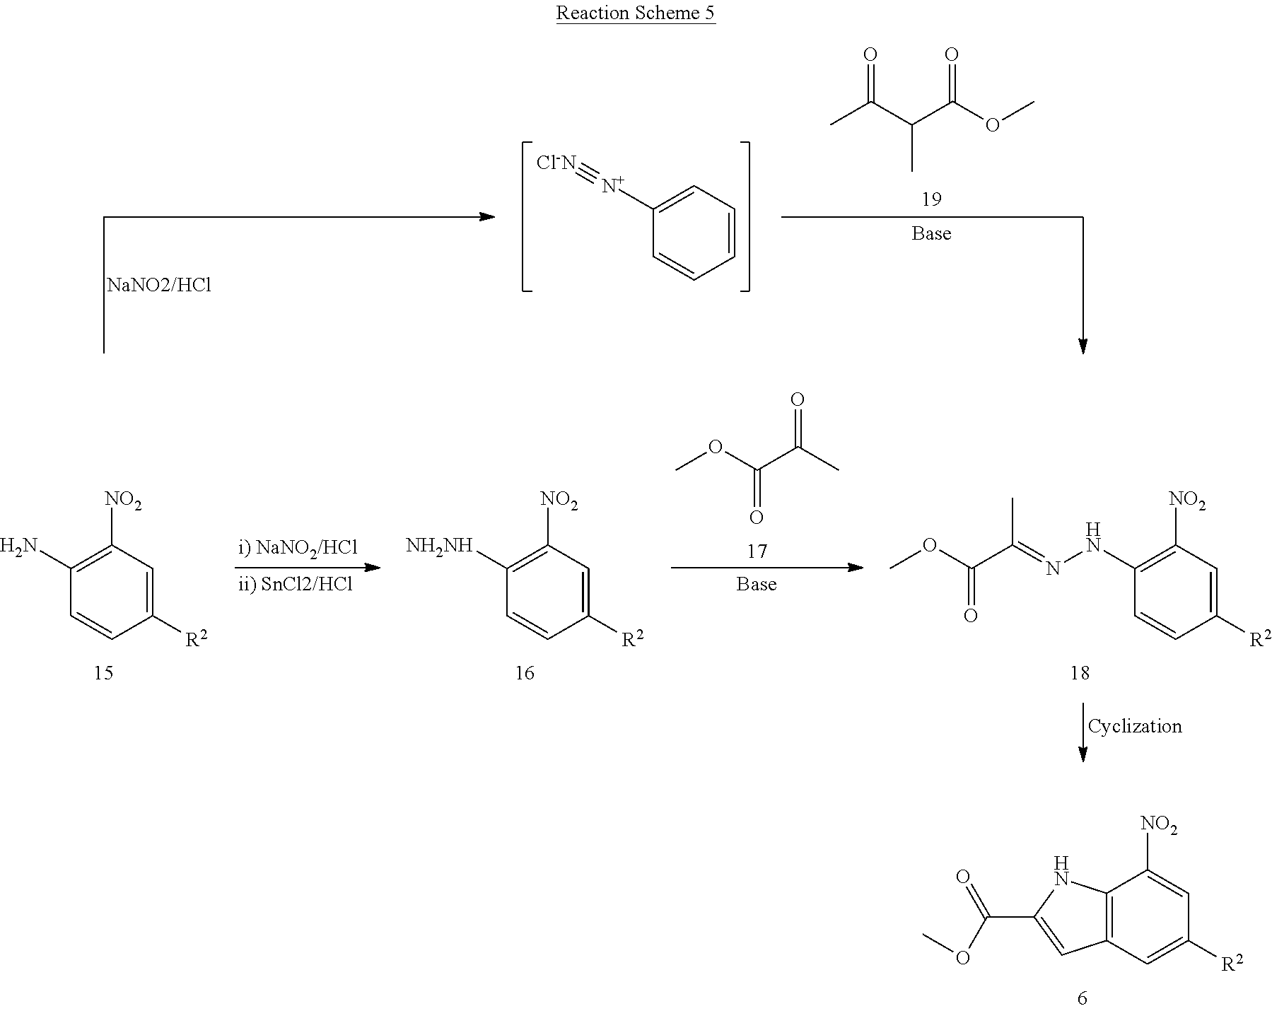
C1([R2])=CC2=C(C([NO2])=C1)NC(C(OC)=O)=C2.C1=CC=C([N+]#[Cl-N])C=C1.CC(C(C(OC)=O)C)=O.COC(C(C)=O)=O.C1([R2])=CC([NO2])=C(NN=C(C(OC)=O)C)C=C1.C1([R2])=CC([NO2])=C([NH2NH])C=C1.C1([R2])=CC([NO2])=C(N)C=C1
